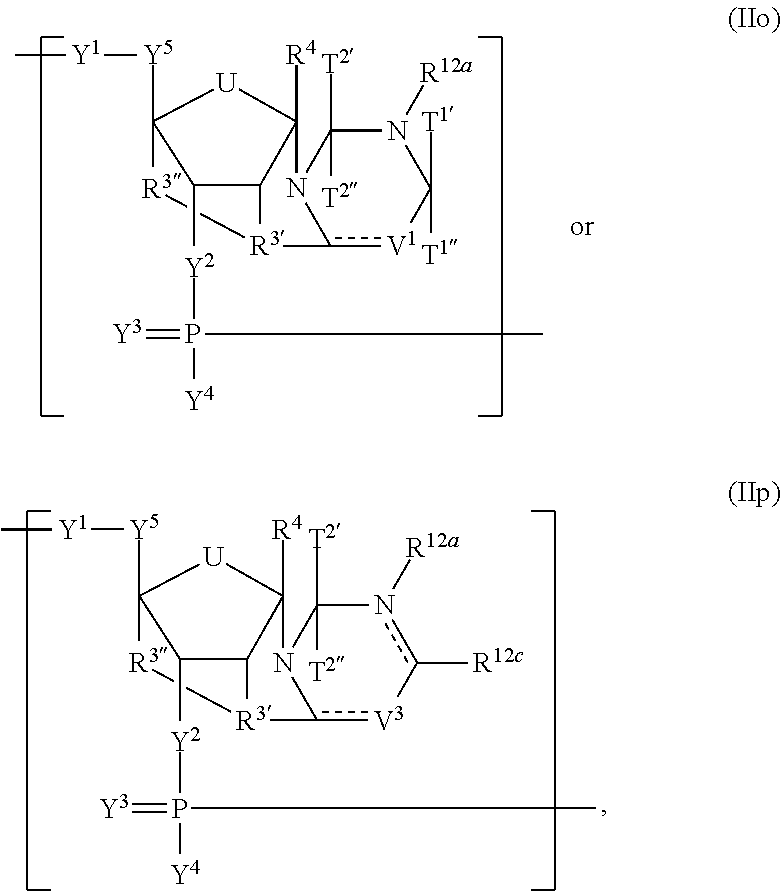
C1([Y2]P([Y4])(=[Y3])C)C2C3([R4])[U]C1([Y5][Y1]C)[R3][R3]2c1[V1]C([T1])([T1])N([R12a])C([T2])([T2])N31.C1([Y2]P([Y4])(=[Y3])C)C2C3([R4])[U]C1([Y5][Y1]C)[R3][R3]2c1[V3]-c([R12c])n([R12a])C([T2])([T2])N31
